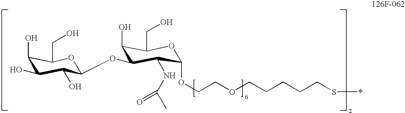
C1(CO)C(O)C(OC2C(O)C(O)C(O)C(CO)O2)C(NC(C)=O)C(OCCOCCCCCS*)O1
